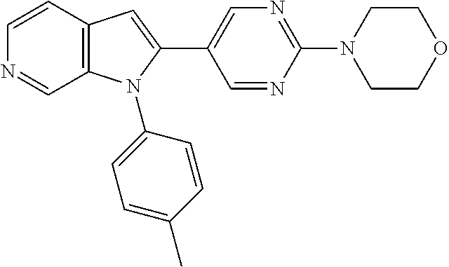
C1=CC2=C(C=N1)N(C1=CC=C(C)C=C1)C(C1=CN=C(N3CCOCC3)N=C1)=C2
